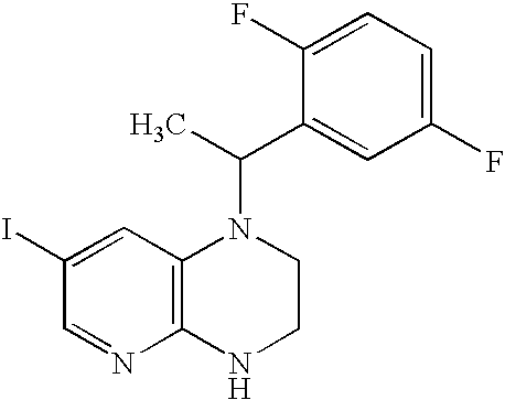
IC1=CC2=C(N=C1)NCCN2C(C)C1=CC(F)=CC=C1F
